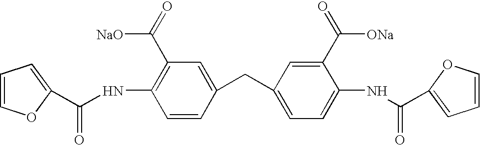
C(NC1=C(C(=O)[NaO])C=C(CC2=CC=C(NC(=O)C3=CC=CO3)C(C(=O)[ONa])=C2)C=C1)(=O)C1=CC=CO1
